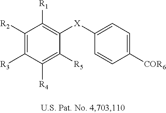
[R2]C1=C([R3])C([R4])=C([R5])C([X]C2=CC=C([COR6])C=C2)=C1[R1]
